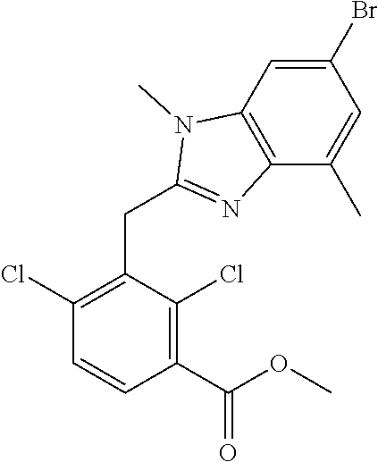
C1(Cl)=C(CC2=NC3=C(N2C)C=C(Br)C=C3C)C(Cl)=C(C(=O)OC)C=C1
